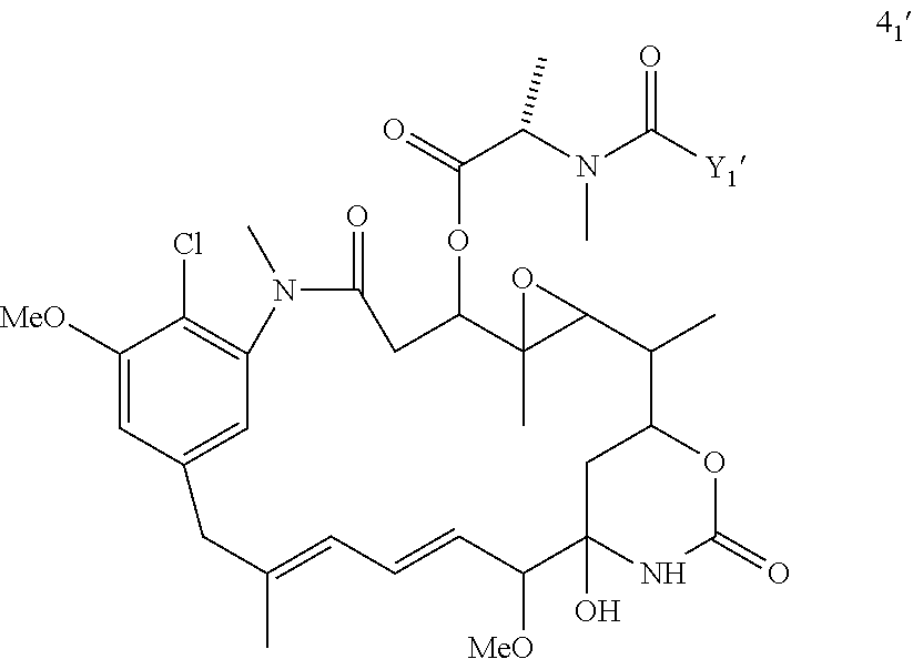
C1([MeO])=CC2=CC(=C1Cl)N(C)C(=O)CC(OC(C(N(C([Y1])=O)C)C)=O)C1(C)C(C(C)C3OC(=O)NC(O)(C([MeO])C=CC=C(C)C2)C3)O1
